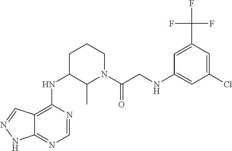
C12=C(NC3C(C)N(C(CNC4=CC(Cl)=CC(C(F)(F)F)=C4)=O)CCC3)N=CN=C1NN=C2
